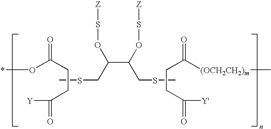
*OC(CCC([Y])=O)=O.CSCC(OS[Z])C(CSC)OS[Z].C(CC([Y'])=O)C([(OCH2CH2)m]C)=O
